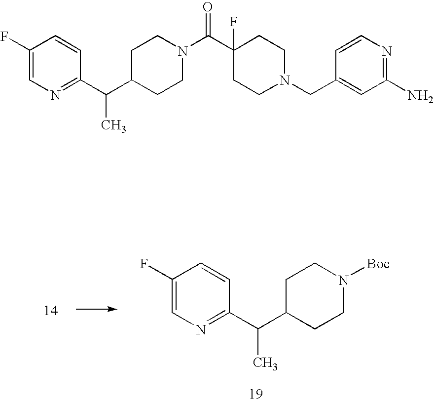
C1C(C(C2=NC=C(F)C=C2)C)CCN([Boc])C1.C1C(C(C2=NC=C(F)C=C2)C)CCN(C(C2(F)CCN(CC3=CC(N)=NC=C3)CC2)=O)C1
